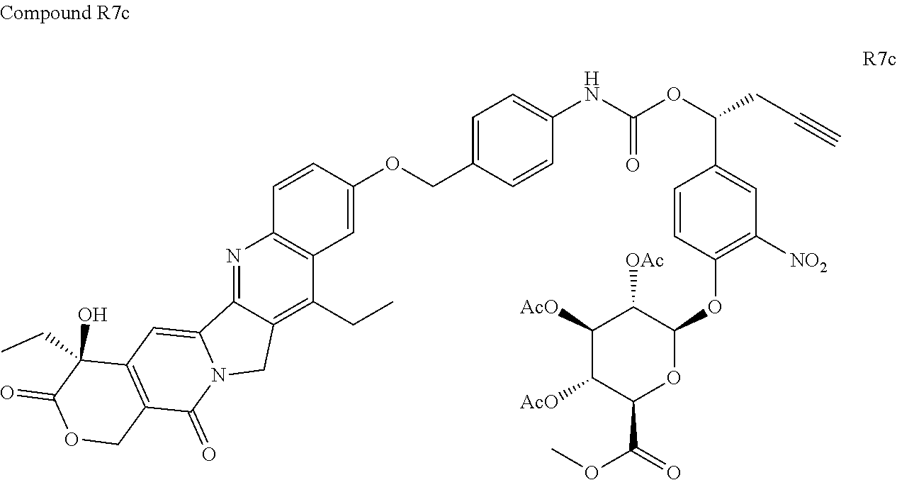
N1=C2C(=C(CC)C3=C1C=CC(OCC1=CC=C(NC(OC(CC#C)C4=CC([NO2])=C(OC5C([OAc])C([AcO])C([AcO])C(C(=O)OC)O5)C=C4)=O)C=C1)=C3)CN1C2=CC2=C(C1=O)COC(=O)C2(CC)O
